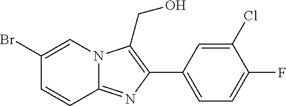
C1(C2=C(CO)N3C(=N2)C=CC(Br)=C3)=CC=C(F)C(Cl)=C1
